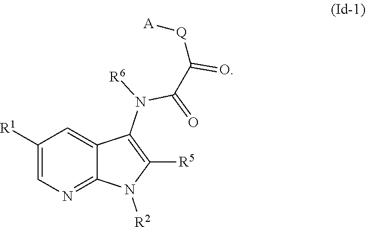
C1([R1])=CN=C2C(=C1)C(N([R6])C(C([Q][A])=O)=O)=C([R5])N2[R2]
